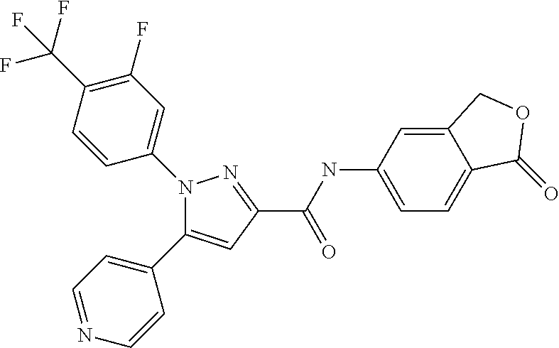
C1(C(NC2=CC=C3C(=C2)COC3=O)=O)=NN(C2=CC(F)=C(C(F)(F)F)C=C2)C(C2=CC=NC=C2)=C1
